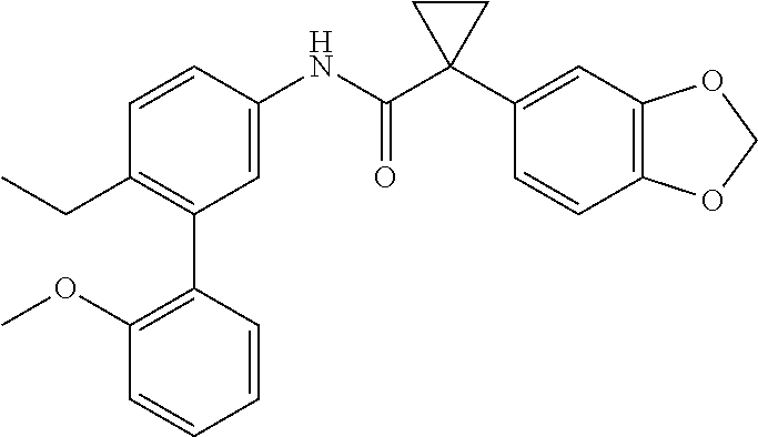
C1=C(NC(C2(C3=CC4=C(C=C3)OCO4)CC2)=O)C=CC(CC)=C1C1=C(OC)C=CC=C1
